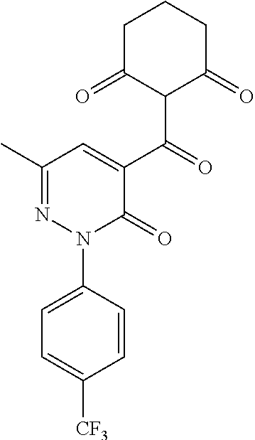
C1(C)=NN(C2=CC=C([CF3])C=C2)C(=O)C(C(=O)C2C(=O)CCCC2=O)=C1
